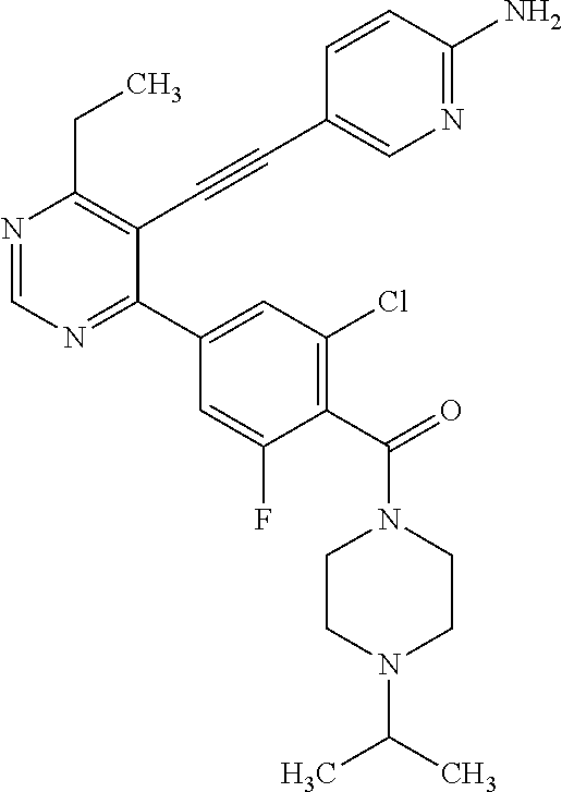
N1=CN=C(C2=CC(Cl)=C(C(N3CCN(C(C)C)CC3)=O)C(F)=C2)C(C#CC2=CN=C(N)C=C2)=C1CC
